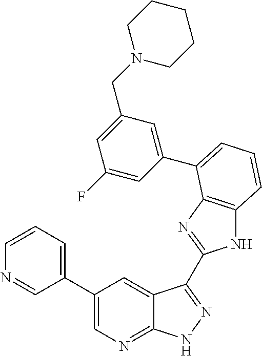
C1(C2=CN=C3C(=C2)C(C2=NC4=C(N2)C=CC=C4C2=CC(CN4CCCCC4)=CC(F)=C2)=NN3)=CC=CN=C1
